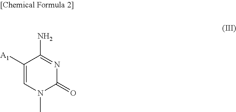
C1([A1])=CN(C)C(=O)N=C1N
